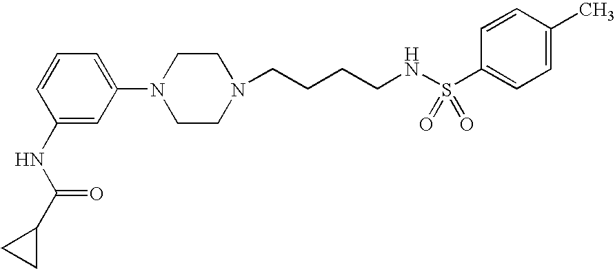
C1(NC(C2CC2)=O)=CC(N2CCN(CCCCNS(C3=CC=C(C)C=C3)(=O)=O)CC2)=CC=C1
